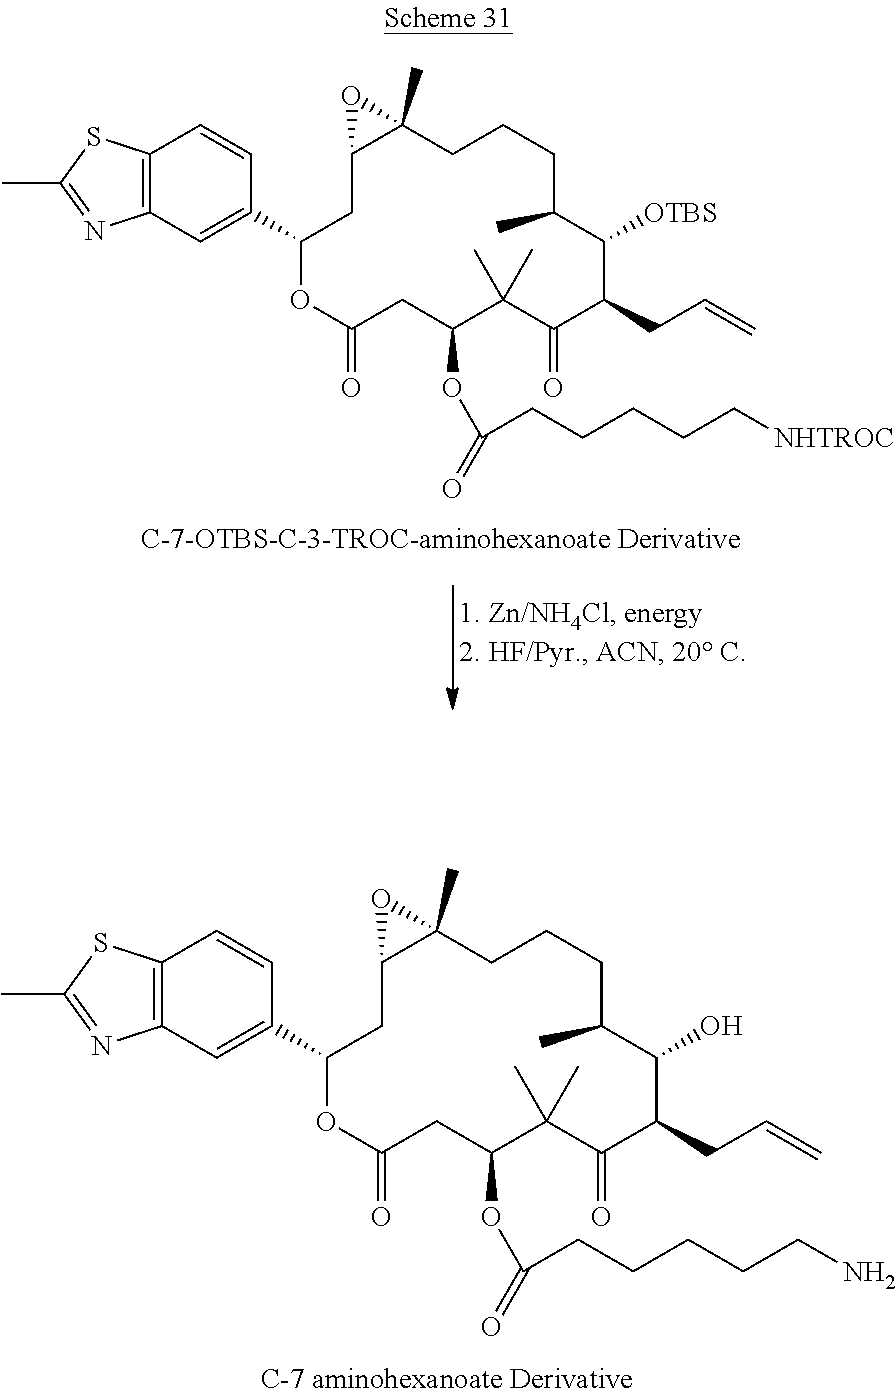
C1(C2=CC3=C(SC(C)=N3)C=C2)OC(=O)CC(OC(=O)CCCCCN)C(C)(C)C(=O)C(CC=C)C(O)C(C)CCCC2(C)C(C1)O2.C1(C2=CC3=C(SC(C)=N3)C=C2)OC(=O)CC(OC(=O)CCCCC[NHTROC])C(C)(C)C(=O)C(CC=C)C([OTBS])C(C)CCCC2(C)C(C1)O2
